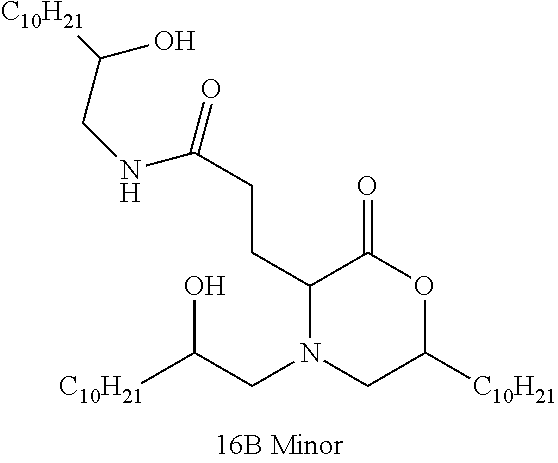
C1(CCC(NCC(O)[C10H21])=O)N(CC([C10H21])O)CC([C10H21])OC1=O
